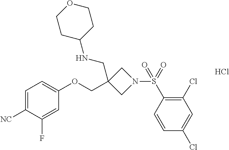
C1=C([NC])C(F)=CC(OCC2(CNC3CCOCC3)CN(S(C3=C(Cl)C=C(Cl)C=C3)(=O)=O)C2)=C1.Cl
